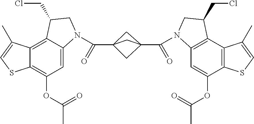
C12=C3C(=CC(OC(=O)C)=C1SC=C2C)N(C(C12CC(C(=O)N4C5=C(C6=C(C(OC(=O)C)=C5)SC=C6C)C(CCl)C4)(C1)C2)=O)CC3CCl
